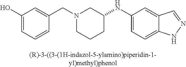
N1(CC2=CC(O)=CC=C2)CCCC(NC2=CC=C3C(=C2)C=NN3)C1
